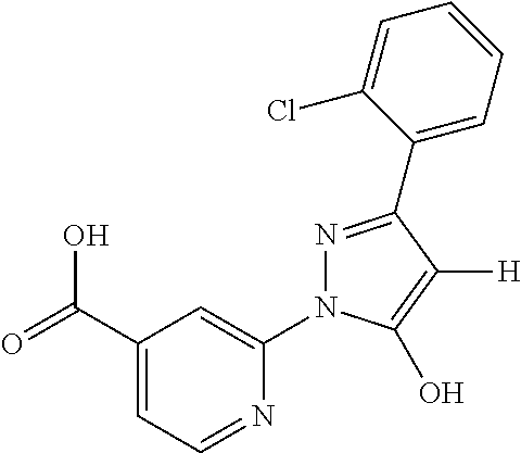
OC(C1=CC=NC(N2N=C(C3=CC=CC=C3Cl)C([H])=C2O)=C1)=O
